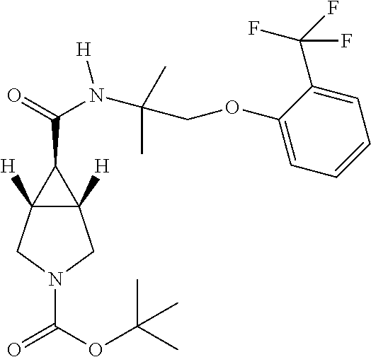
C12([H])C([H])(CN(C(=O)OC(C)(C)C)C1)C2C(=O)N([H])C(C)(C)COC1=CC=CC=C1C(F)(F)F
